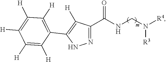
N1=C(C(NCN([R4])[R3])=O)C([H])=C(C2=C([H])C([H])=C([H])C([H])=C2[H])N1
